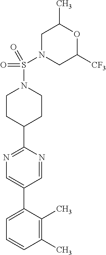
C1(C)=C(C)C(C2=CN=C(C3CCN(S(N4CC([CF3])OC(C)C4)(=O)=O)CC3)N=C2)=CC=C1
